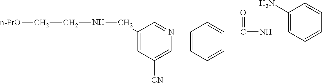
C1(C2=CC=C(C(NC3=C(N)C=CC=C3)=O)C=C2)=C([CN])C=C(CNCC[n-PrO])C=N1
